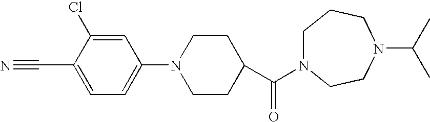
C1=C(C#N)C(Cl)=CC(N2CCC(C(=O)N3CCCN(C(C)C)CC3)CC2)=C1
